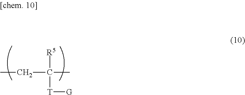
C(C([R5])([T][G])C)C
